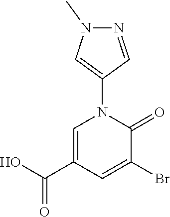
C1(N2C=C(C(O)=O)C=C(Br)C2=O)=CN(C)N=C1
